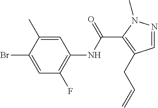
C1=NN(C)C(C(NC2=C(F)C=C(Br)C(C)=C2)=O)=C1CC=C
